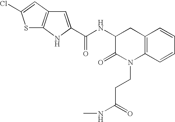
C12=C(C=CC=C1)N(CCC(NC)=O)C(=O)C(NC(=O)C1=CC3=C(N1)SC(Cl)=C3)C2
